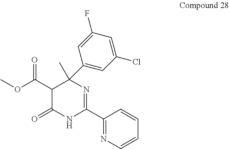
CC1(C2=CC(Cl)=CC(F)=C2)C(C(OC)=O)C(=O)NC(C2=NC=CC=C2)=N1
